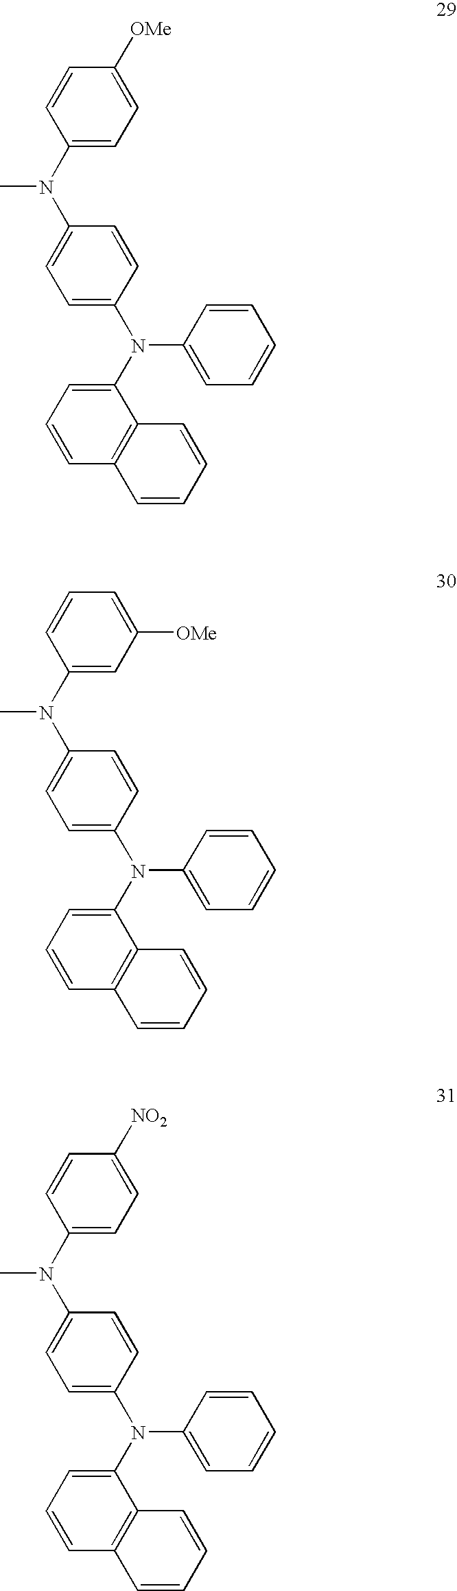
C1=C(N(C2=CC=C(N(C3=CC=CC4=C3C=CC=C4)C3=CC=CC=C3)C=C2)C)C=CC([OMe])=C1.C1=C(N(C2=CC=C(N(C3=CC=CC4=C3C=CC=C4)C3=CC=CC=C3)C=C2)C)C=CC=C1[OMe].C1=C(N(C2=CC=C(N(C3=CC=CC4=C3C=CC=C4)C3=CC=CC=C3)C=C2)C)C=CC([NO2])=C1
